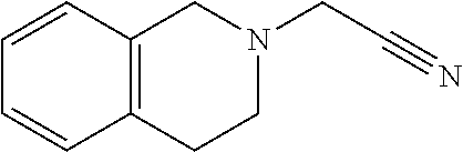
C12=C(CCN(CC#N)C1)C=CC=C2
